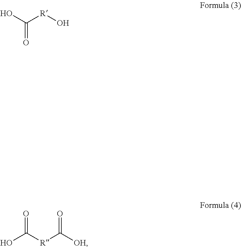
O=C([R]O)O.OC([R]C([OH])=O)=O
